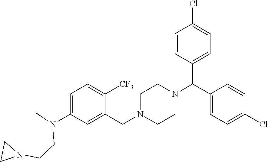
C1=C(N(C)CCN2CC2)C=C(CN2CCN(C(C3=CC=C(Cl)C=C3)C3=CC=C(Cl)C=C3)CC2)C([CF3])=C1
